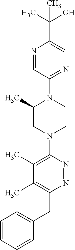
C1=CC=CC(CC2=C(C)C(C)=C(N3CC(C)N(C4=NC=C(C(C)(O)C)N=C4)CC3)N=N2)=C1
